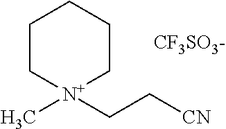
C1C[N+](CC[CN])(C)CCC1.[CF3SO3-]
